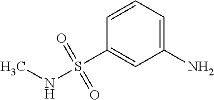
C1=CC(S(NC)(=O)=O)=CC(N)=C1
